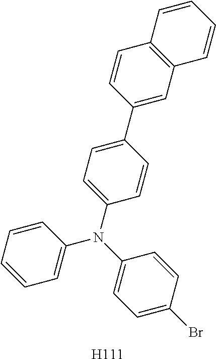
C1=CC=C(N(C2=CC=C(Br)C=C2)C2=CC=C(C3=CC4=C(C=C3)C=CC=C4)C=C2)C=C1.[H111]
